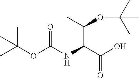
CC(OC(NC(C(O)=O)C(C)OC(C)(C)C)=O)(C)C
